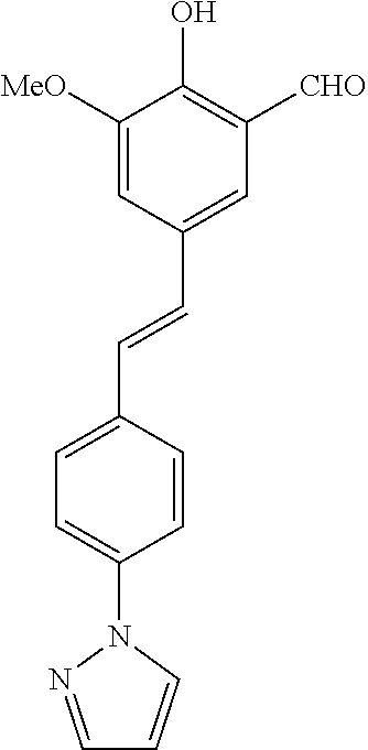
C1=C([MeO])C(O)=C([CHO])C=C1C=CC1=CC=C(N2N=CC=C2)C=C1
